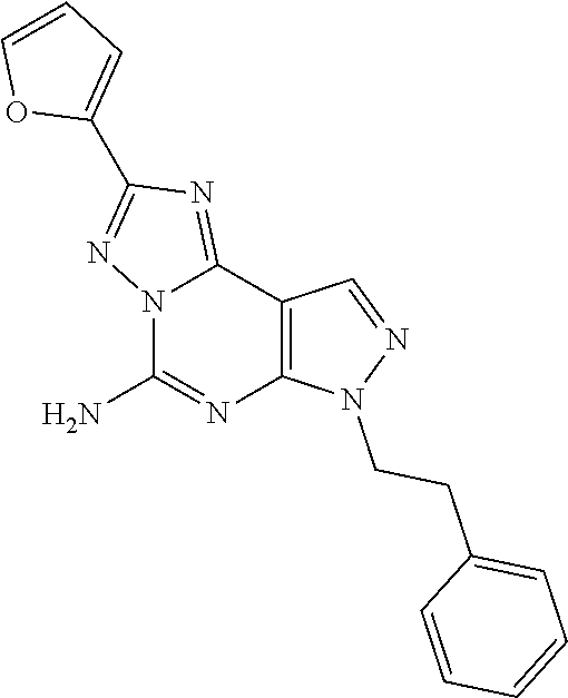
N12C(N)=NC3=C(C1=NC(C1=CC=CO1)=N2)C=NN3CCC1=CC=CC=C1
